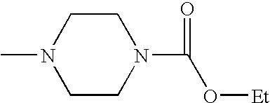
CN1CCN(C(O[Et])=O)CC1
